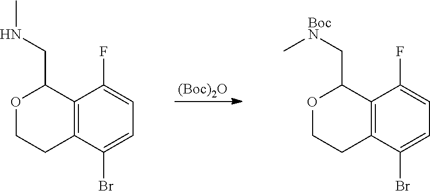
[(Boc)2O].C12=C(C(Br)=CC=C1F)CCOC2CNC.C12=C(C(Br)=CC=C1F)CCOC2C[BocN]C
